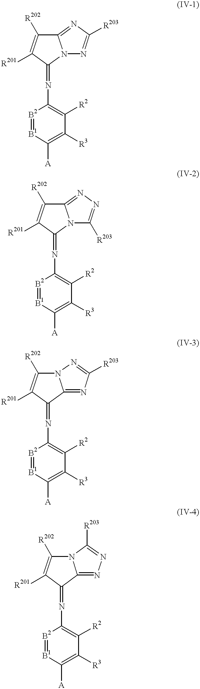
C12=NC([R203])=NN1C(=NC1=C([R2])C([R3])=C([A])[B1]=[B2]1)C([R201])=C2[R202].C12=NN=C([R203])N1C(=NC1=C([R2])C([R3])=C([A])[B1]=[B2]1)C([R201])=C2[R202].N12C([R202])=C([R201])C(=NC3=C([R2])C([R3])=C([A])[B1]=[B2]3)C1=NC([R203])=N2.N12C([R202])=C([R201])C(=NC3=C([R2])C([R3])=C([A])[B1]=[B2]3)C1=NN=C2[R203]
